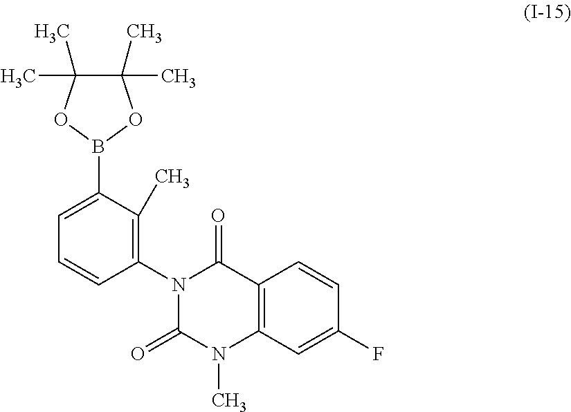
C12=C(N(C)C(=O)N(C3=C(C)C(B4OC(C)(C)C(C)(C)O4)=CC=C3)C1=O)C=C(F)C=C2
